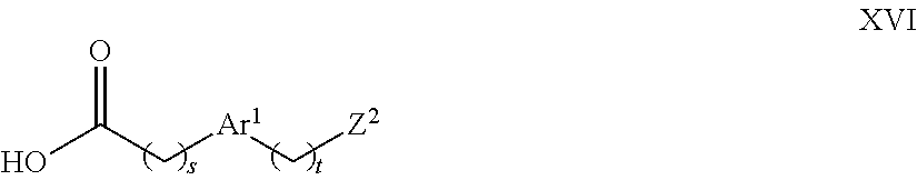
OC(C[Ar1]C[Z2])=O
